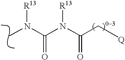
CN([R13])C(N(C(C[Q])=O)[R13])=O
